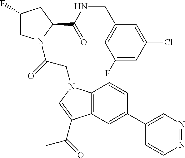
C12=C(C=C(C3=CN=NC=C3)C=C1)C(C(=O)C)=CN2CC(=O)N1CC(F)CC1C(NCC1=CC(F)=CC(Cl)=C1)=O
